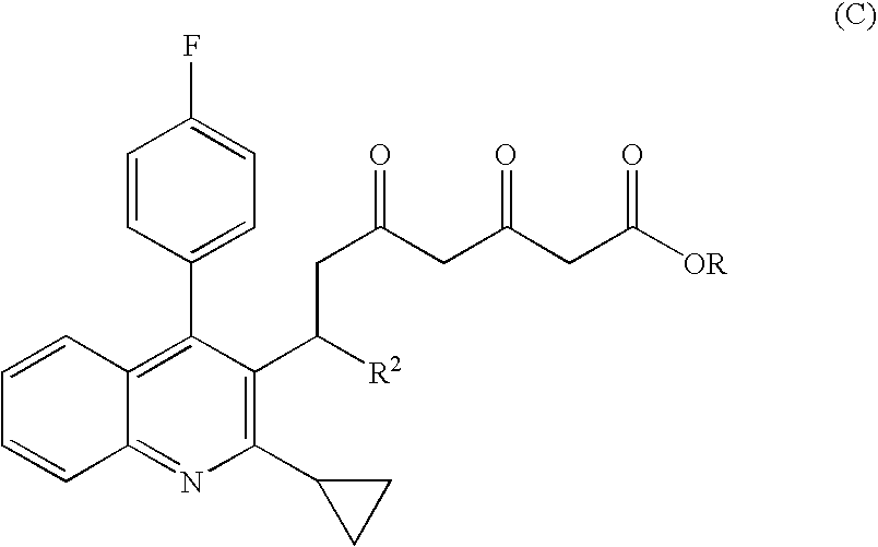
C1(C2CC2)=C(C(CC(CC(CC([OR])=O)=O)=O)[R2])C(C2=CC=C(F)C=C2)=C2C(=N1)C=CC=C2
